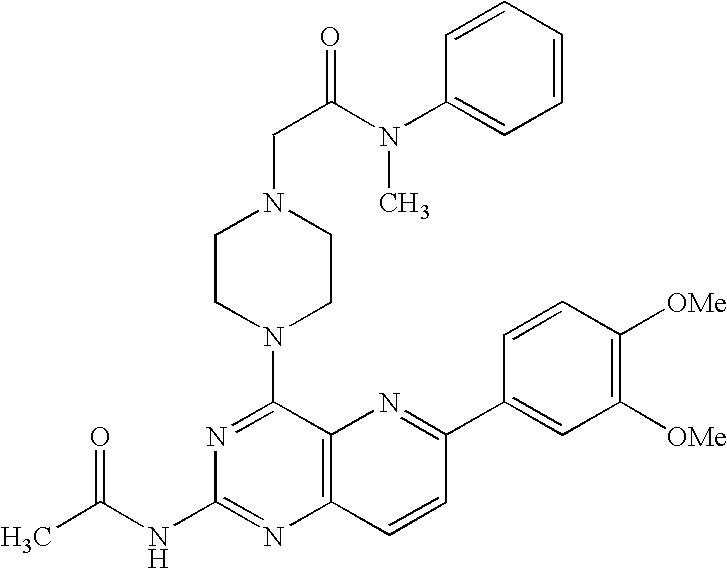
N1=C(N2CCN(CC(N(C3=CC=CC=C3)C)=O)CC2)C2=C(N=C1NC(=O)C)C=CC(C1=CC([OMe])=C([OMe])C=C1)=N2
